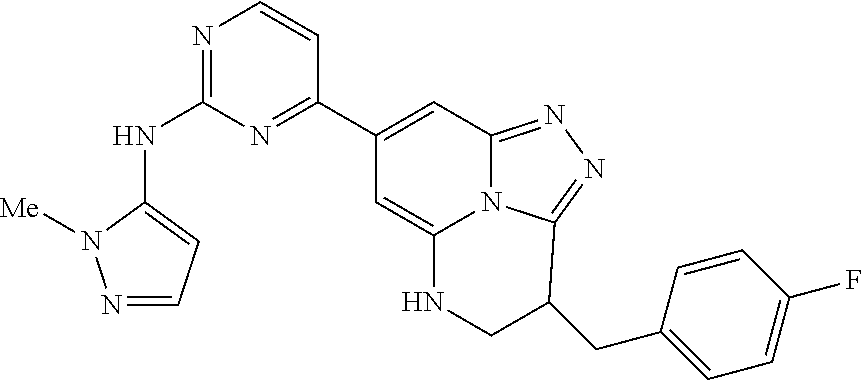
N1=CC=C(NC2=NC=CC(C3=CC4=NN=C5C(CC6=CC=C(F)C=C6)CNC(=C3)N45)=N2)N1[Me]
